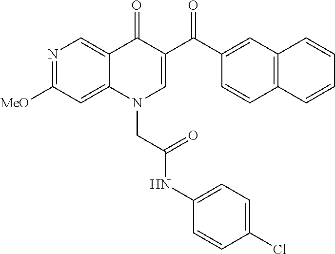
N1=C([MeO])C=C2C(=C1)C(=O)C(C(C1=CC3=C(C=C1)C=CC=C3)=O)=CN2CC(NC1=CC=C(Cl)C=C1)=O
